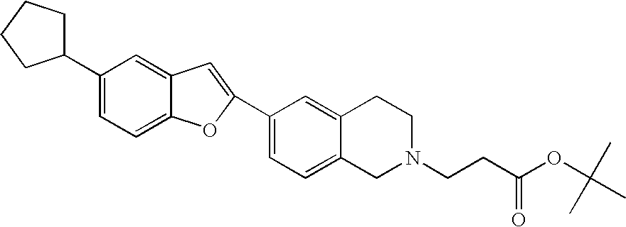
C1(C2=CC3=CC(C4CCCC4)=CC=C3O2)=CC=C2C(=C1)CCN(CCC(OC(C)(C)C)=O)C2
